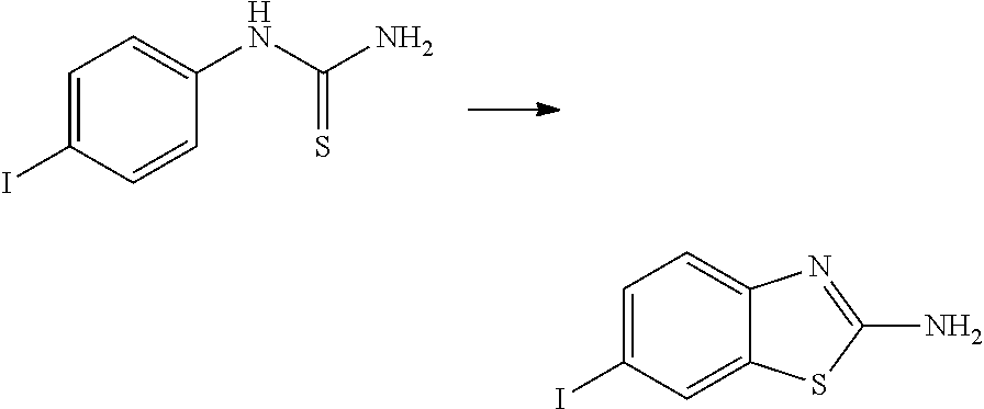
C1=C(I)C=CC(NC(N)=S)=C1.C1=C(I)C=C2C(=C1)N=C(N)S2
